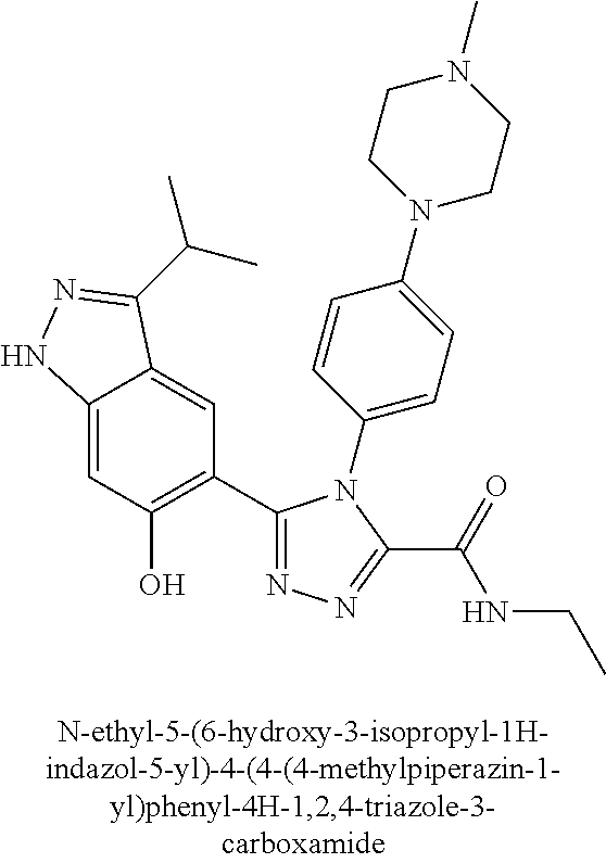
C1=C2C(=CC(C3=NN=C(C(=O)NCC)N3C3=CC=C(N4CCN(C)CC4)C=C3)=C1O)C(C(C)C)=NN2
